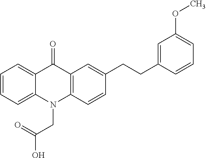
C12=C(C=C(CCC3=CC(OC)=CC=C3)C=C1)C(=O)C1=CC=CC=C1N2CC(=O)O
